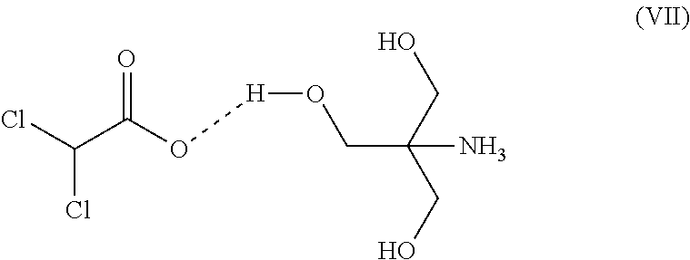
C(C(N)(CO)CO)O[H]OC(C(Cl)Cl)=O
